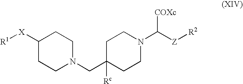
C1([X][R1])CCN(CC2([Rc])CCN(C([Z][R2])[COXc])CC2)CC1
